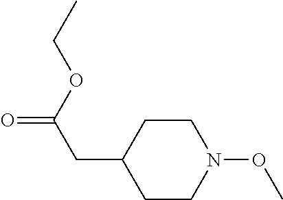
C1C(CC(=O)OCC)CCN(OC)C1
